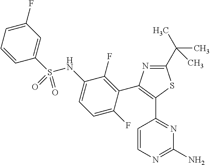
N1=C(C(C)(C)C)SC(C2=NC(N)=NC=C2)=C1C1=C(F)C(NS(C2=CC(F)=CC=C2)(=O)=O)=CC=C1F
